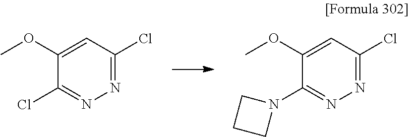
N1=C(Cl)C=C(OC)C(Cl)=N1.N1=C(Cl)C=C(OC)C(N2CCC2)=N1
